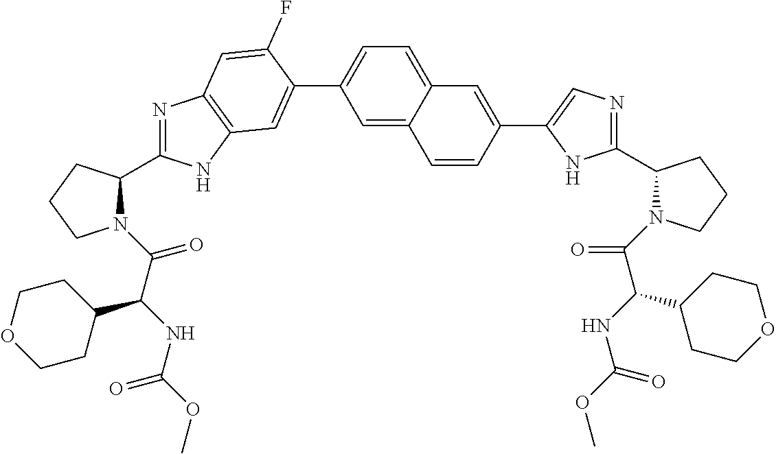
C1CCN(C(C(C2CCOCC2)NC(OC)=O)=O)C1C1=NC2=C(N1)C=C(C1=CC=C3C(=C1)C=CC(C1=CN=C(C4CCCN4C(C(NC(OC)=O)C4CCOCC4)=O)N1)=C3)C(F)=C2
